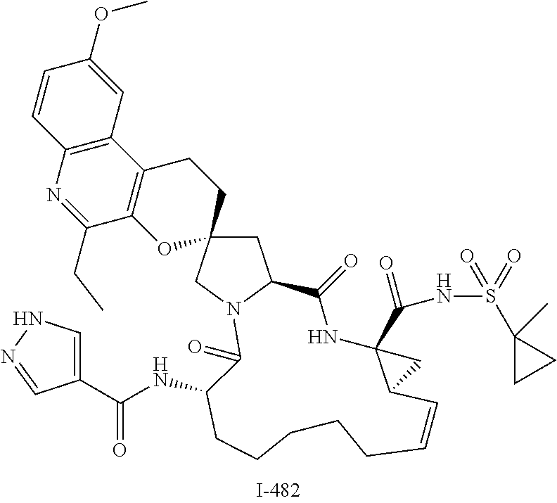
C1C2(CN3C1C(=O)NC1(C(NS(=O)(=O)C4(C)CC4)=O)C(C=CCCCCCC(NC(C4=CNN=C4)=O)C3=O)C1)CCC1=C(O2)C(CC)=NC2=C1C=C(OC)C=C2
